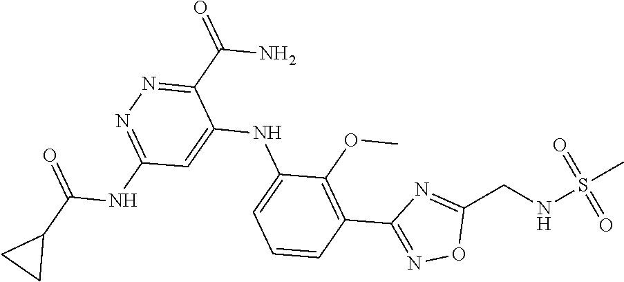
C1=CC=C(NC2=CC(NC(C3CC3)=O)=NN=C2C(N)=O)C(OC)=C1C1=NOC(CNS(C)(=O)=O)=N1
